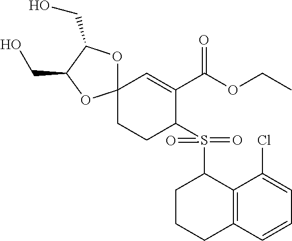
C12(CCC(S(=O)(=O)C3CCCC4=C3C(Cl)=CC=C4)C(C(OCC)=O)=C1)OC(CO)C(CO)O2
